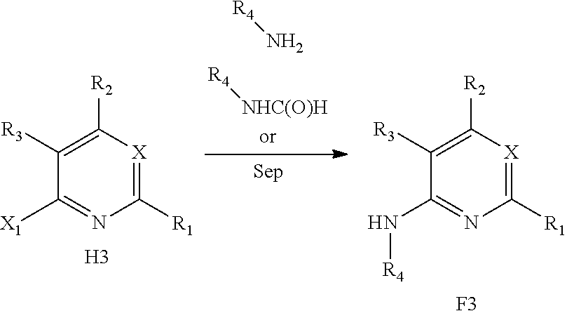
[R4]N.[R4][NHC(O)H].C1([R3])=C([R2])[X]=C([R1])N=C1N[R4].[F3].C1([R3])=C([R2])[X]=C([R1])N=C1[X1].[H3]
